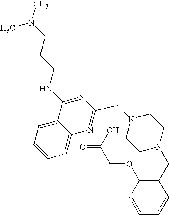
C1=CC=CC(CN2CCN(CC3=NC4=CC=CC=C4C(NCCCN(C)C)=N3)CC2)=C1OCC(=O)O
